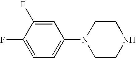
C1=C(F)C(F)=CC(N2CCNCC2)=C1
